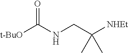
[t-BuO]C(NCC([NHEt])(C)C)=O
